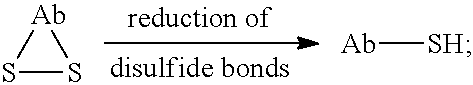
[Ab]1SS1.[Ab][SH]
